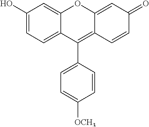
C1(O)=CC=C2C(=C1)OC1=CC(=O)C=CC1=C2C1=CC=C([OCH3])C=C1
